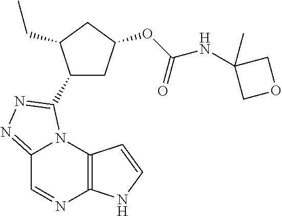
C12=NN=C(C3CC(OC(NC4(C)COC4)=O)CC3CC)N1C1=C(N=C2)NC=C1
